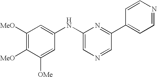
C1([MeO])=C([MeO])C([OMe])=CC(NC2=CN=CC(C3=CC=NC=C3)=N2)=C1
